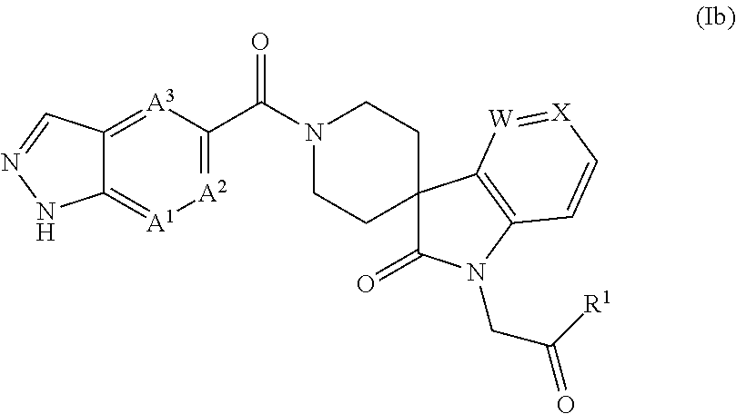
N1(C(C2=[A2][A1]=C3C(=[A3]2)C=NN3)=O)CCC2(CC1)C(=O)N(CC([R1])=O)C1=C2[W]=[X]C=C1
